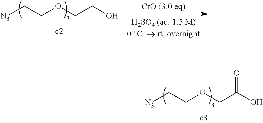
[N3]CCOCC(O)=O.[N3]CCOCCO
